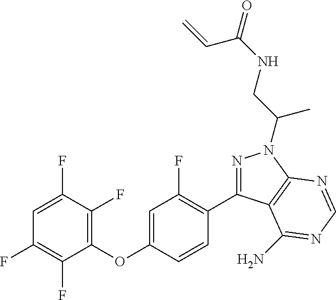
C1(OC2=CC(F)=C(C3=NN(C(CNC(=O)C=C)C)C4=C3C(N)=NC=N4)C=C2)=C(F)C(F)=CC(F)=C1F
